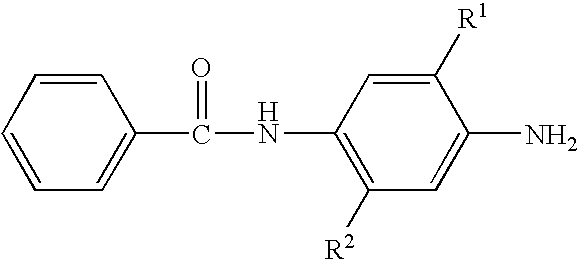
C1=C(C(NC2=C([R2])C=C(N)C([R1])=C2)=O)C=CC=C1
